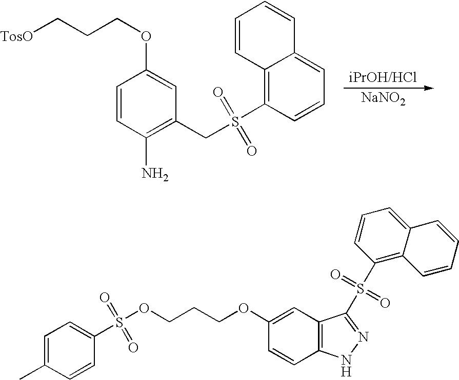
[NaNO2].C1=CC(N)=C(CS(C2=C3C(=CC=C2)C=CC=C3)(=O)=O)C=C1OCCC[TosO].C1=C(C)C=CC(S(OCCCOC2=CC3=C(C=C2)NN=C3S(C2=C3C(=CC=C2)C=CC=C3)(=O)=O)(=O)=O)=C1
